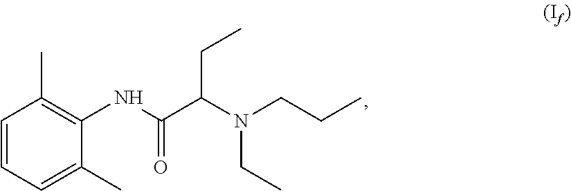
C1=CC=C(C)C(NC(C(N(CC)CCC)CC)=O)=C1C
